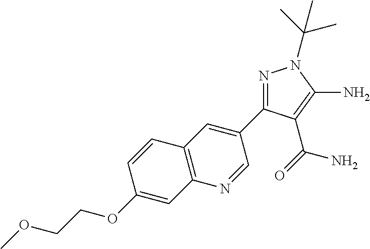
COCCOC1=CC2=C(C=C1)C=C(C1=NN(C(C)(C)C)C(N)=C1C(=O)N)C=N2
